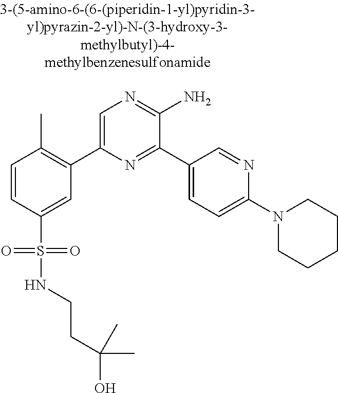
C1=CC(S(=O)(=O)NCCC(O)(C)C)=CC(C2=CN=C(N)C(C3=CC=C(N4CCCCC4)N=C3)=N2)=C1C
